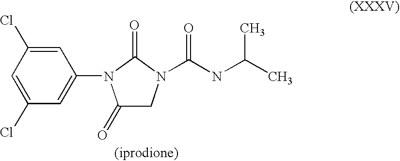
C1=C(Cl)C=C(Cl)C=C1N1C(=O)CN(C(NC(C)C)=O)C1=O
